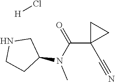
C1(C(N(C2CNCC2)C)=O)(C#N)CC1.[H]Cl
